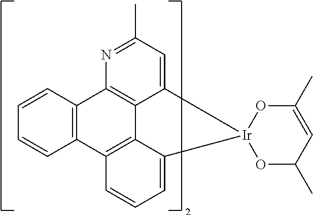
C12=CC(C)=NC3=C1C1=C(C4=C3C=CC=C4)C=CC=C1[Ir]21OC(C)C=C(C)O1
